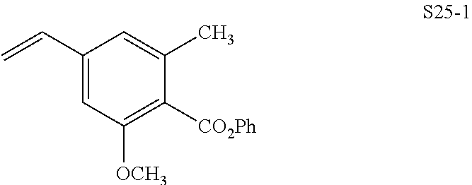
C1(C=C)=CC([OCH3])=C([CO2Ph])C(C)=C1
